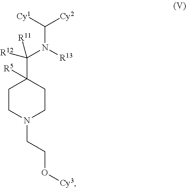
C1CN(CCO[Cy3])CCC1(C([R12])(N([R13])C([Cy1])[Cy2])[R11])[R5]
